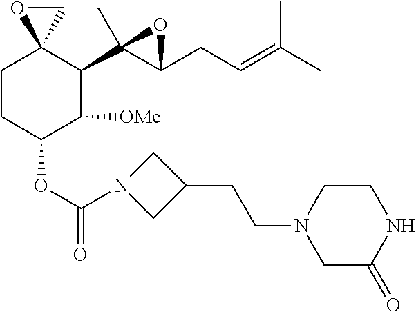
C1CC(OC(=O)N2CC(CCN3CC(=O)NCC3)C2)C([OMe])C(C2(C)C(CC=C(C)C)O2)C12CO2
